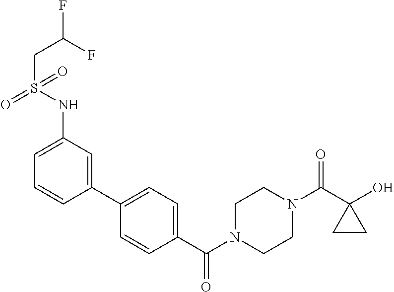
OC1(C(N2CCN(C(=O)C3=CC=C(C4=CC(NS(=O)(CC(F)F)=O)=CC=C4)C=C3)CC2)=O)CC1
